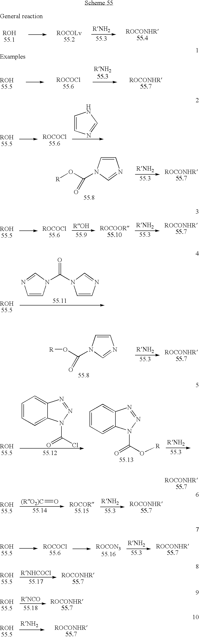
C1=CN=CN1.C1=CN(C(N2C=CN=C2)=O)C=N1.C12=CC=CC=C1N(C(Cl)=O)N=N2.C12=CC=CC=C1N(C(O[R])=O)N=N2.O=[(RO2)C].C1=CN(C(O[R])=O)C=N1.C1=CN(C(O[R])=O)C=N1
